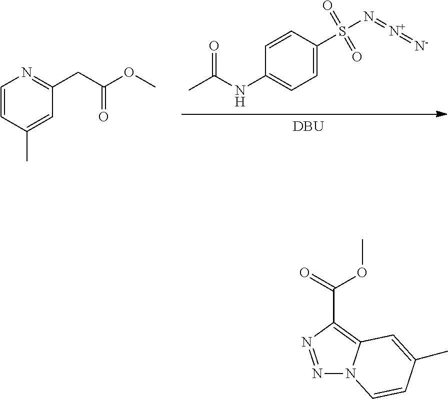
[DBU].C1(NC(C)=O)=CC=C(S(N=[N+]=[N-])(=O)=O)C=C1.C1=CC(C)=CC(CC(OC)=O)=N1.N1=NC(C(OC)=O)=C2N1C=CC(C)=C2
